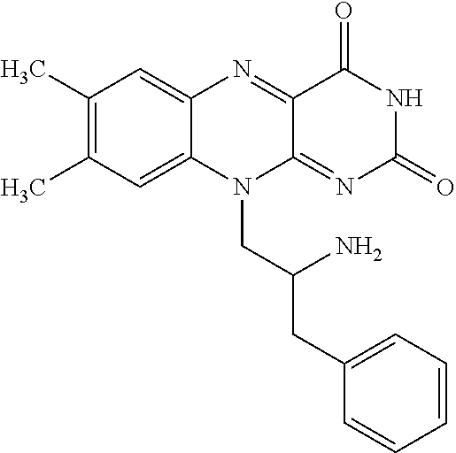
C1(C)=C(C)C=C2C(=C1)N=C1C(=NC(=O)NC1=O)N2CC(CC1=CC=CC=C1)N
